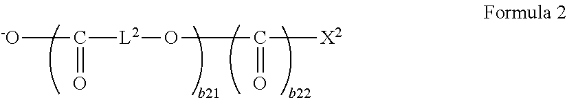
[-O]C([L2]OC(=O)[X2])=O
